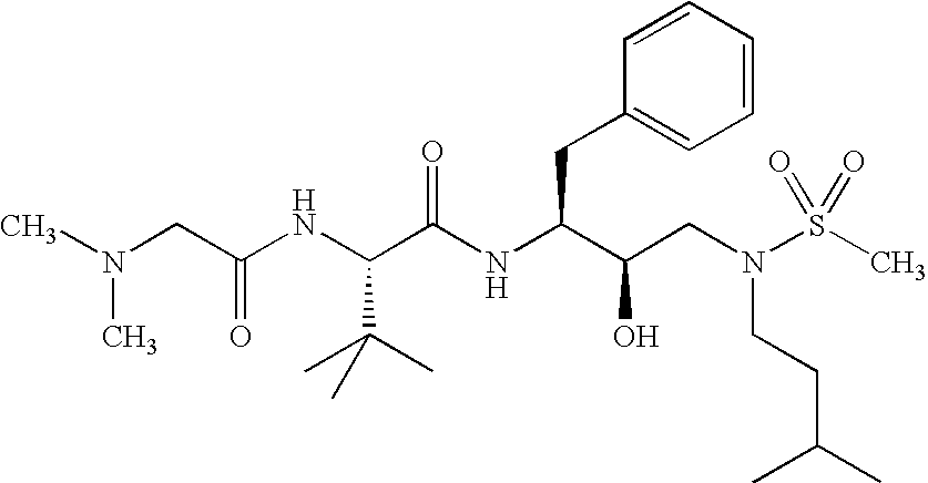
CN(CC(NC(C(NC(C(CN(S(C)(=O)=O)CCC(C)C)O)CC1=CC=CC=C1)=O)C(C)(C)C)=O)C
